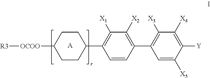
[R3][OCOO]C1CCC(C2=C([X1])C([X2])=C(C3=C([X3])C([X4])=C([Y])C([X5])=C3)C=C2)CC1.[A]
